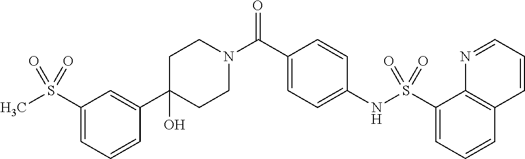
C1(C2=CC(S(C)(=O)=O)=CC=C2)(O)CCN(C(C2=CC=C(NS(C3=CC=CC4=C3N=CC=C4)(=O)=O)C=C2)=O)CC1
